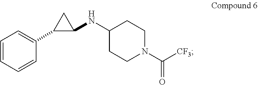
C1=CC=CC(C2C(NC3CCN(C([CF3])=O)CC3)C2)=C1
